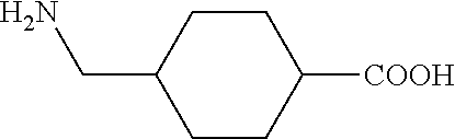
C1CC([COOH])CCC1CN
